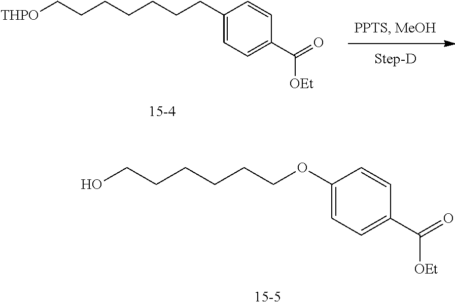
OCCCCCCOC1=CC=C(C(=O)[OEt])C=C1.[THPO]CCCCCCCC1=CC=C(C(=O)[OEt])C=C1
